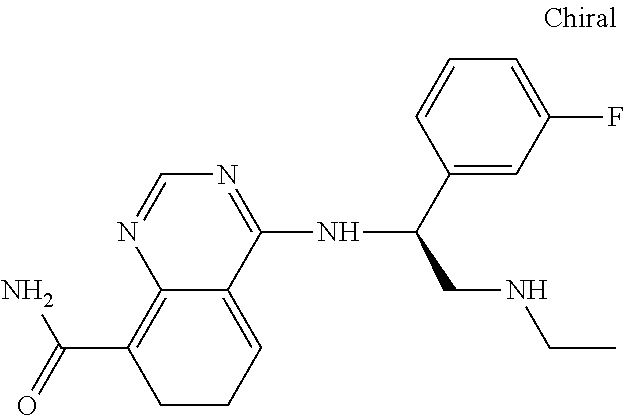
C12=C(C(=O)N)CCC=C1C(NC(CNCC)C1=CC(F)=CC=C1)=NC=N2
